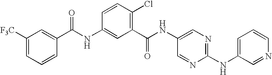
C1([F3C])=CC=CC(C(NC2=CC(C(NC3=CN=C(NC4=CC=CN=C4)N=C3)=O)=C(Cl)C=C2)=O)=C1
